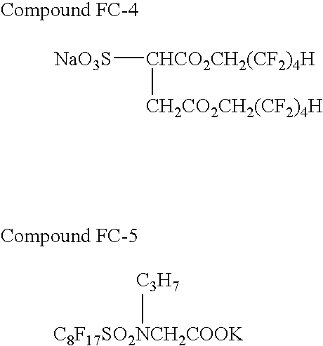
[NaO3S][CHCO2CH2(CF2)4H][CH2CO2CH2(CF2)4H].[C3H7][C8F17SO2NCH2COOK]
